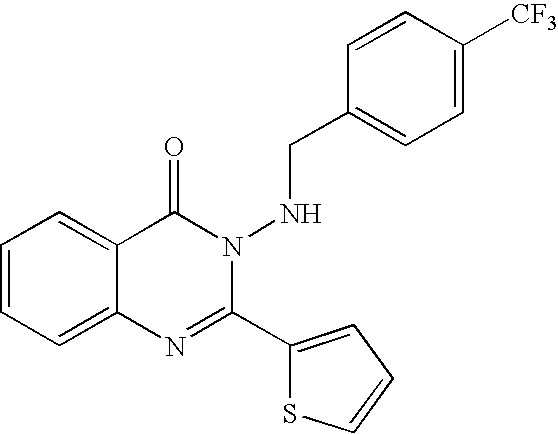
C1=CC=C2C(=C1)C(=O)N(NCC1=CC=C([CF3])C=C1)C(C1=CC=CS1)=N2
